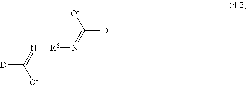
[R6](N=C([D])[O-])N=C([D])[O-]
